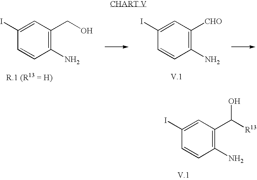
IC1=CC(C(O)[R13])=C(N)C=C1.IC1=CC(CO)=C(N)C=C1.IC1=CC([CHO])=C(N)C=C1
